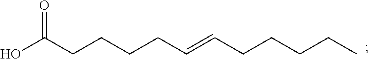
C(CCCC=CCCCCC(O)=O)C
